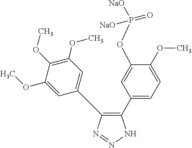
C1(C2=CC=C(OC)C(OP([NaO])([NaO])=O)=C2)=C(C2=CC(OC)=C(OC)C(OC)=C2)N=NN1
